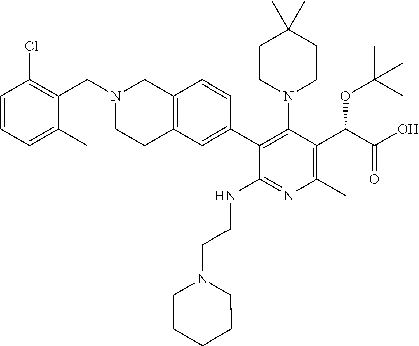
N1(CC2=C(Cl)C=CC=C2C)CCC2=C(C1)C=CC(C1=C(N3CCC(C)(C)CC3)C(C(C(=O)O)OC(C)(C)C)=C(C)N=C1NCCN1CCCCC1)=C2
